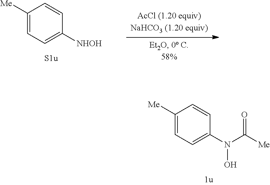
C1([Me])=CC=C(N(C([Me])=O)O)C=C1.C1=C([Me])C=CC([NHOH])=C1
